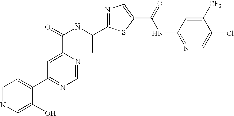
N1=C(C(NC(=O)C2=CC(C3=CC=NC=C3O)=NC=N2)C)SC(C(=O)NC2=NC=C(Cl)C([CF3])=C2)=C1
